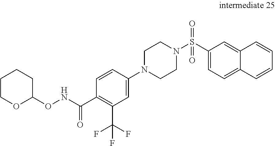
C1(S(N2CCN(C3=CC(C(F)(F)F)=C(C(NOC4CCCCO4)=O)C=C3)CC2)(=O)=O)=CC=C2C(=C1)C=CC=C2
